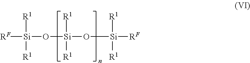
[RF][Si](O[Si](O[Si]([RF])([R1])[R1])([R1])[R1])([R1])[R1]
